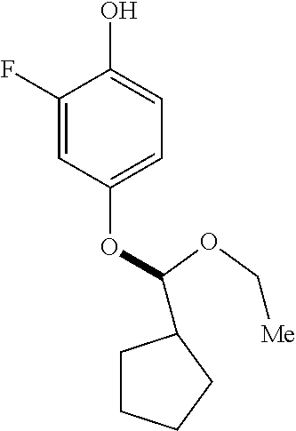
C1(F)=CC(OC(OC[Me])C2CCCC2)=CC=C1O
